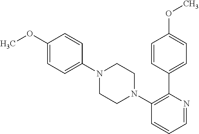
COC1=CC=C(N2CCN(C3=C(C4=CC=C(OC)C=C4)N=CC=C3)CC2)C=C1
